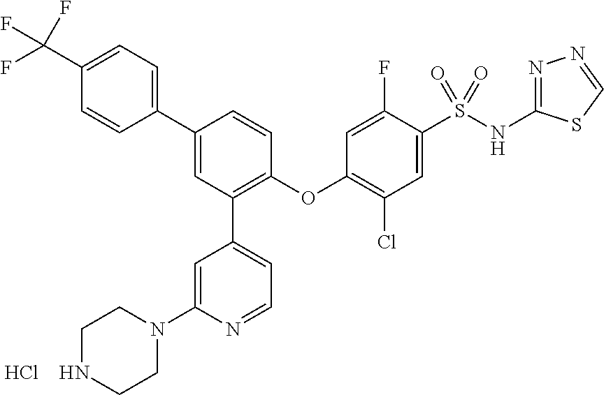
C1(C(F)(F)F)=CC=C(C2=CC(C3=CC=NC(N4CCNCC4)=C3)=C(OC3=C(Cl)C=C(S(NC4=NN=CS4)(=O)=O)C(F)=C3)C=C2)C=C1.Cl
